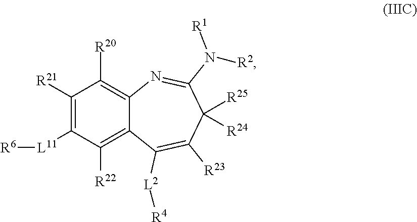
C1([R21])=C([L11][R6])C([R22])=C2C(=C1[R20])N=C(N([R1])[R2])C([R25])([R24])C([R23])=C2[L2][R4]
